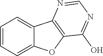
C1=CC=C2C(=C1)C1=C(O2)C(O)=NC=N1
